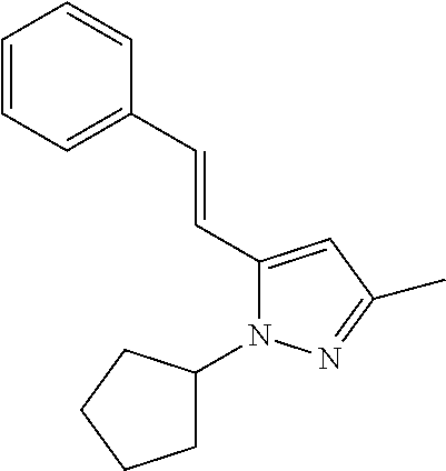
C1(C=CC2=CC=CC=C2)=CC(C)=NN1C1CCCC1
